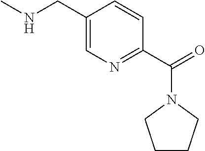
C1CCN(C(C2=NC=C(CNC)C=C2)=O)C1
